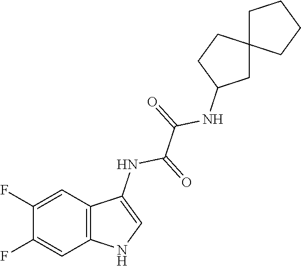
C12=C(C=C(F)C(F)=C1)NC=C2NC(C(=O)NC1CC2(CC1)CCCC2)=O
